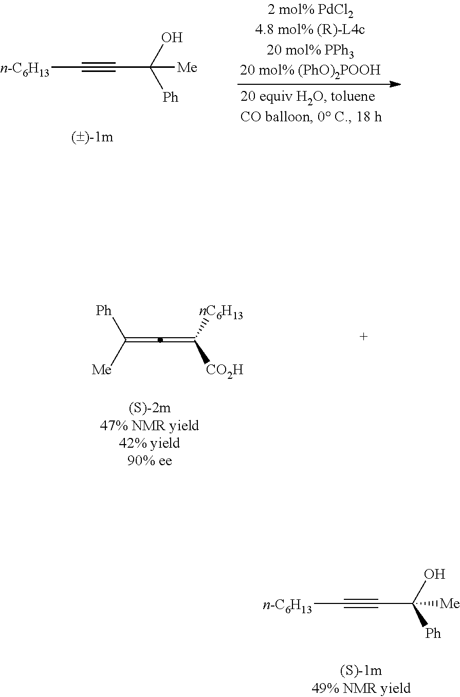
[Ph]C([Me])=C=C([CO2H])[nC6H13].[Ph]C(O)([Me])C#C[n-C6H13].[Ph]C(O)([Me])C#C[n-C6H13]
